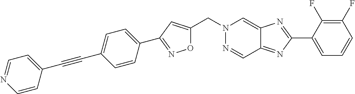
C(N1N=CC2=NC(C3=CC=CC(F)=C3F)=NC2=C1)C1=CC(C2=CC=C(C#CC3=CC=NC=C3)C=C2)=NO1
